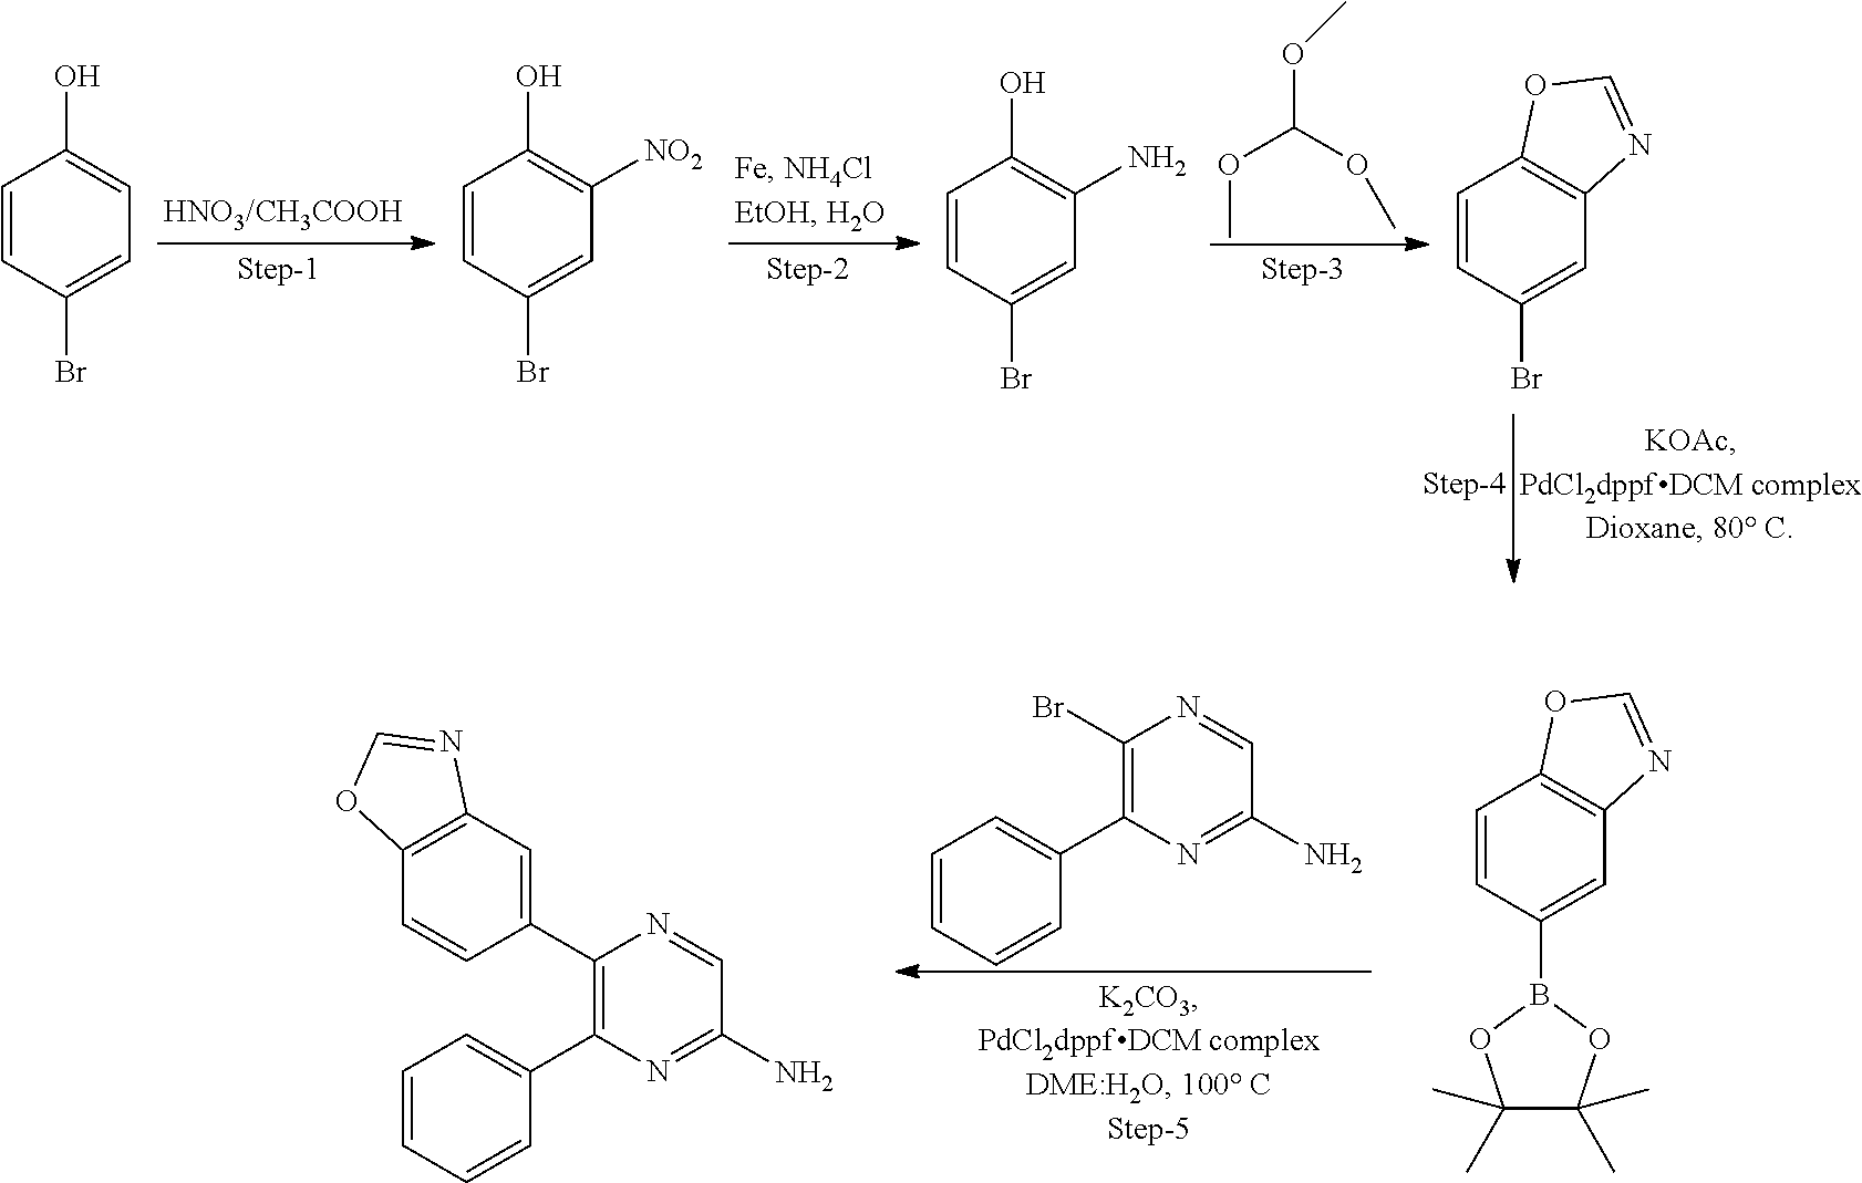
C1=CC=CC(C2=C(Br)N=CC(N)=N2)=C1.C1=CC=CC(C2=C(C3=CC4=C(C=C3)OC=N4)N=CC(N)=N2)=C1.C1=CC(B2OC(C)(C)C(C)(C)O2)=CC2=C1OC=N2.O(C)C(OC)OC.C1=CC(Br)=CC(N)=C1O.C1=CC(Br)=CC2=C1OC=N2.C1=CC(Br)=CC=C1O.C1=CC(Br)=CC([NO2])=C1O
